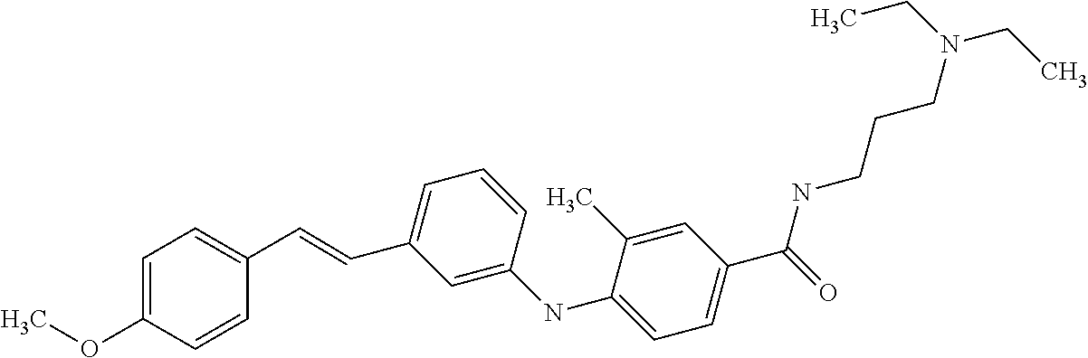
C1=C(C=CC2=CC=C(OC)C=C2)C=C(NC2=CC=C(C(=O)NCCCN(CC)CC)C=C2C)C=C1
